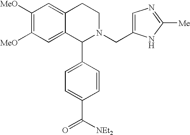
C1([MeO])=C([MeO])C=C2C(=C1)CCN(CC1=CN=C([Me])N1)C2C1=CC=C(C([NEt2])=O)C=C1
